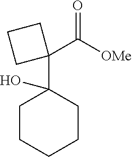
C1CCCCC1(C1(C([OMe])=O)CCC1)O
